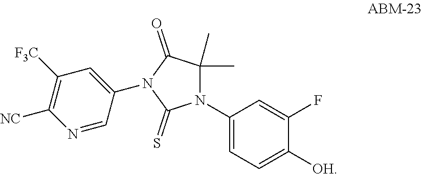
N1(C2=CC=C([OH])C(F)=C2)C(C)(C)C(=O)N(C2=CC([F3C])=C([NC])N=C2)C1=S
